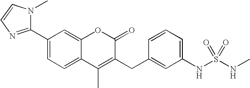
C1(C2=NC=CN2C)=CC=C2C(=C1)OC(=O)C(CC1=CC(NS(NC)(=O)=O)=CC=C1)=C2C
